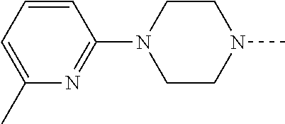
N1=C(N2CCN(C)CC2)C=CC=C1C
